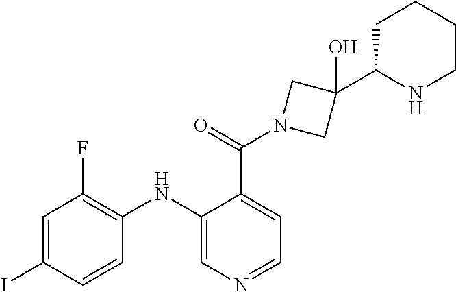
C1=CC(I)=CC(F)=C1NC1=CN=CC=C1C(N1CC(O)(C2NCCCC2)C1)=O
